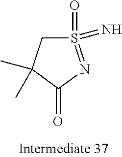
S1(=O)(=N)=NC(=O)C(C)(C)C1
